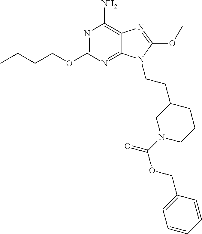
N1=C(OCCCC)N=C2C(=C1N)N=C(OC)N2CCC1CN(C(OCC2=CC=CC=C2)=O)CCC1
